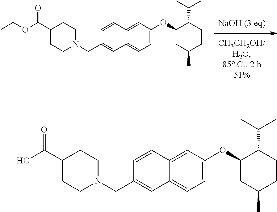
C1(OC2=CC=C3C(=C2)C=CC(CN2CCC(C(=O)OCC)CC2)=C3)CC(C)CCC1C(C)C.C1(OC2=CC=C3C(=C2)C=CC(CN2CCC(C(=O)O)CC2)=C3)CC(C)CCC1C(C)C
